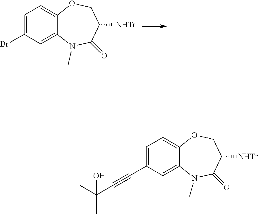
C1=C(Br)C=C2C(=C1)OCC([NHTr])C(=O)N2C.C1=C(C#CC(C)(O)C)C=C2C(=C1)OCC([NHTr])C(=O)N2C
